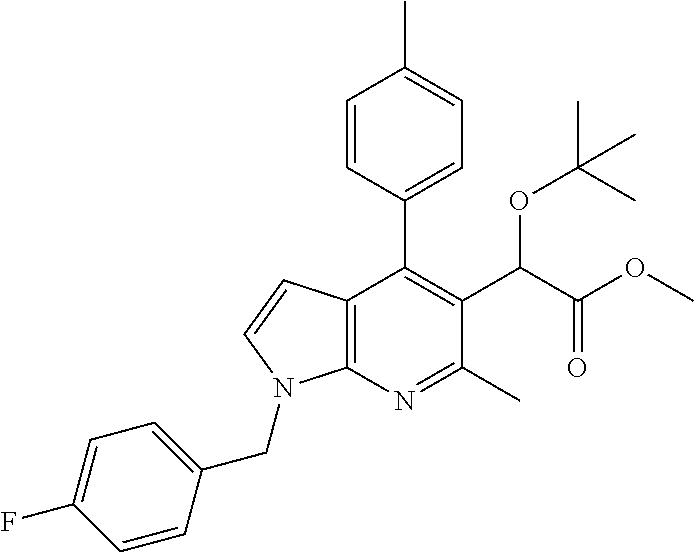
C1=CC(C2=C(C(C(OC)=O)OC(C)(C)C)C(C)=NC3=C2C=CN3CC2=CC=C(F)C=C2)=CC=C1C
